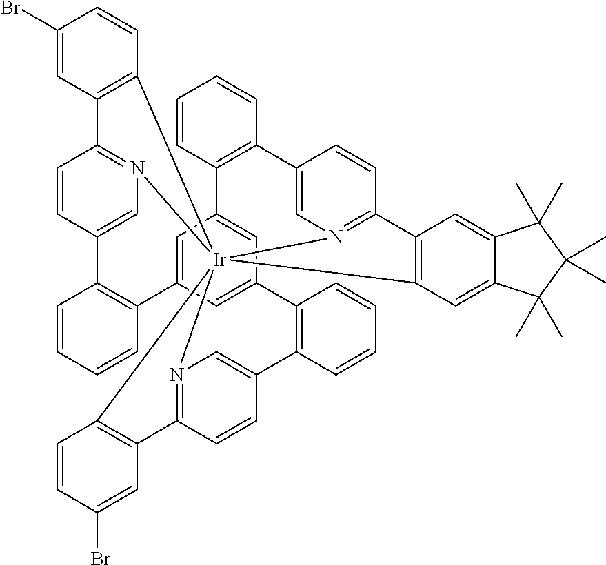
N12=C3C=CC(=C1)C1=C(C=CC=C1)C1=CC4=CC(=C1)C1=C(C=CC=C1)C1=CN5=C(C=C1)C1=C([Ir]256(N2=C(C=CC(=C2)C2=C4C=CC=C2)C2=C6C=CC(Br)=C2)C2=C3C=C(Br)C=C2)C=C2C(=C1)C(C)(C)C(C)(C)C2(C)C
